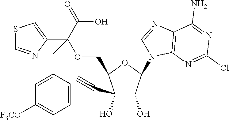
C1(O)(C#C)C(O)C(N2C3=C(N=C2)C(N)=NC(Cl)=N3)OC1COC(C(=O)O)(CC1=CC([F3CO])=CC=C1)C1=CSC=N1
